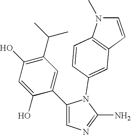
C1(C2=CC(C(C)C)=C(O)C=C2O)=CN=C(N)N1C1=CC2=C(C=C1)N(C)C=C2
